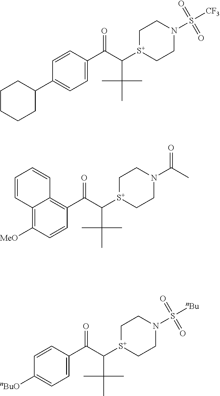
C1=CC(C(C([S+]2CCN(S(=O)(=O)[CF3])CC2)C(C)(C)C)=O)=CC=C1C1CCCCC1.C12=C([MeO])C=CC(C(C([S+]3CCN(C(C)=O)CC3)C(C)(C)C)=O)=C1C=CC=C2.C1=CC(C(C([S+]2CCN(S(=O)(=O)[nBu])CC2)C(C)(C)C)=O)=CC=C1[nBuO]
